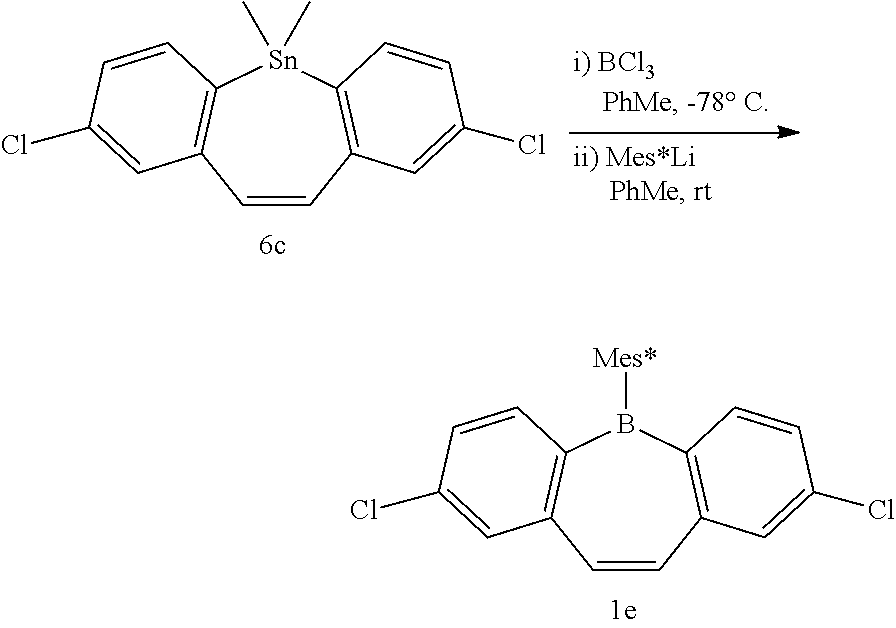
C1=CC2=C([Sn](C)(C)C3=C1C=C(Cl)C=C3)C=CC(Cl)=C2.C1=CC2=C(B([Mes*])C3=C1C=C(Cl)C=C3)C=CC(Cl)=C2
